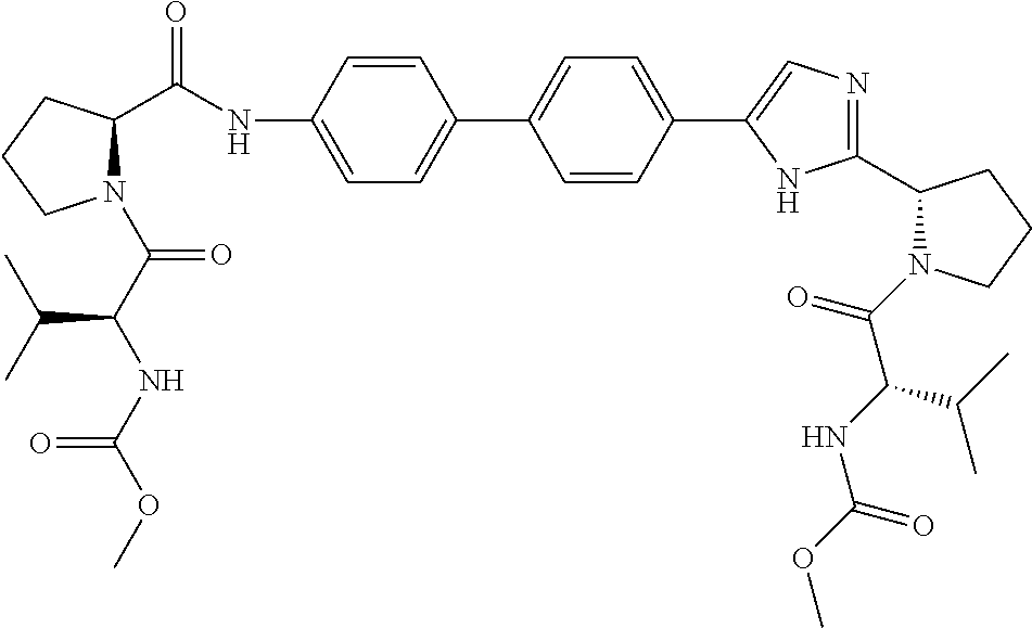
C1=CC(NC(C2N(C(C(NC(OC)=O)C(C)C)=O)CCC2)=O)=CC=C1C1=CC=C(C2=CN=C(C3N(C(C(NC(OC)=O)C(C)C)=O)CCC3)N2)C=C1
